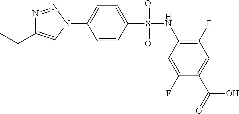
N1=NN(C2=CC=C(S(=O)(=O)NC3=C(F)C=C(C(=O)O)C(F)=C3)C=C2)C=C1CC
